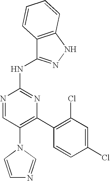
C1(N2C=CN=C2)=C(C2=C(Cl)C=C(Cl)C=C2)N=C(NC2=NNC3=C2C=CC=C3)N=C1
